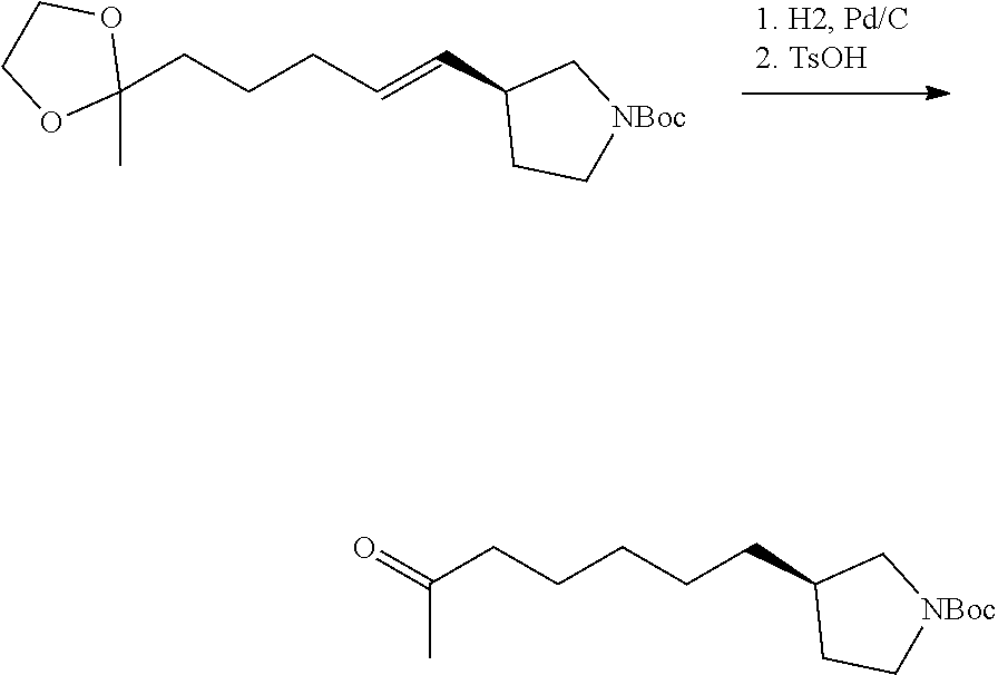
C(CCC=CC1CC[NBoc]C1)C1(C)OCCO1.C(CCCCC1CC[NBoc]C1)C(=O)C
